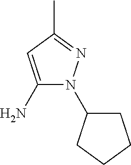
C1(N)=CC(C)=NN1C1CCCC1
